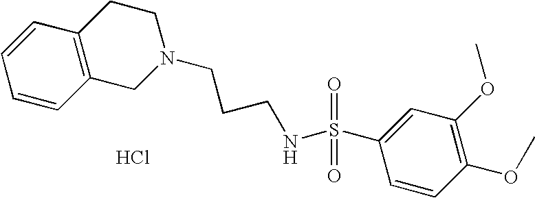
C1=CC2=C(C=C1)CCN(CCCNS(C1=CC(OC)=C(OC)C=C1)(=O)=O)C2.Cl
